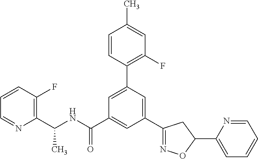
C1(C(NC(=O)C2=CC(C3=NOC(C4=CC=CC=N4)C3)=CC(C3=C(F)C=C(C)C=C3)=C2)C)=C(F)C=CC=N1
